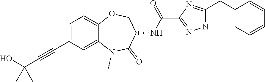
C12=CC(C#CC(O)(C)C)=CC=C1OCC(NC(C1=N[N-]C(CC3=CC=CC=C3)=N1)=O)C(=O)N2C
